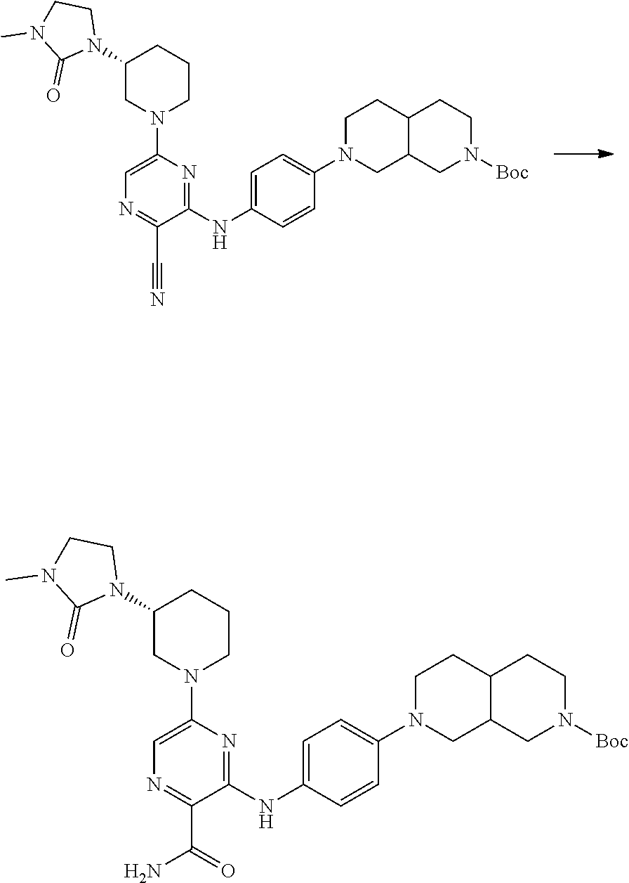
C1C2C(CCN1C1=CC=C(NC3=NC(N4CCCC(N5CCN(C)C5=O)C4)=CN=C3C#N)C=C1)CCN([Boc])C2.C1C2C(CCN1C1=CC=C(NC3=NC(N4CCCC(N5C(=O)N(C)CC5)C4)=CN=C3C(=O)N)C=C1)CCN([Boc])C2
